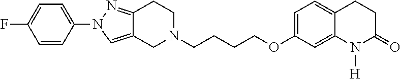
C1N(CCCCOC2=CC=C3C(=C2)N([H])C(=O)CC3)CCC2=NN(C3=CC=C(F)C=C3)C=C12
